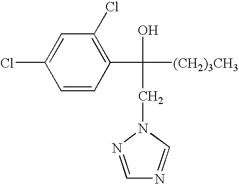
ClC1=CC(Cl)=C(C([(CH2)3CH3])(CN2C=NC=N2)O)C=C1
